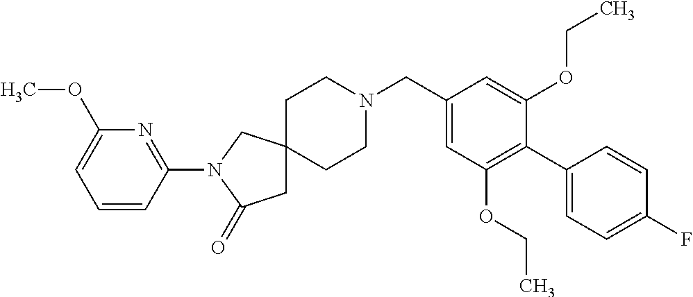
C1(CN2CCC3(CC2)CC(=O)N(C2=NC(OC)=CC=C2)C3)=CC(OCC)=C(C2=CC=C(F)C=C2)C(OCC)=C1
